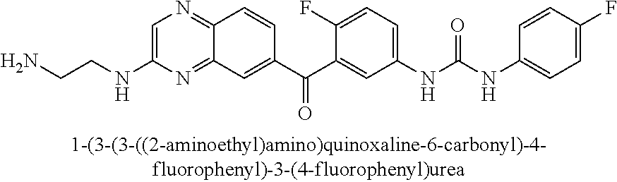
C1=C(NCCN)N=C2C(=N1)C=CC(C(C1=CC(NC(NC3=CC=C(F)C=C3)=O)=CC=C1F)=O)=C2
